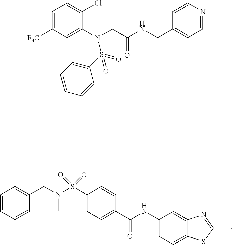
C1=CC=CC(CN(S(C2=CC=C(C(NC3=CC=C4C(=C3)N=C(C)S4)=O)C=C2)(=O)=O)C)=C1.C1=C([F3C])C=C(N(CC(NCC2=CC=NC=C2)=O)S(C2=CC=CC=C2)(=O)=O)C(Cl)=C1
